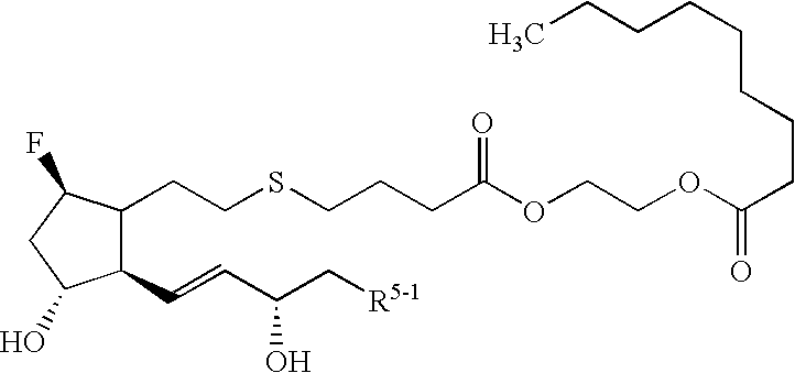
C1(C=CC(C[R5-1])O)C(CCSCCCC(OCCOC(CCCCCCCC)=O)=O)C(F)CC1O
